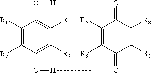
C12=O[H]OC3=C([R4])C([R3])=C(C([R2])=C3[R1])O[H]O=C(C([R6])=C1[R5])C([R7])=C2[R8]
